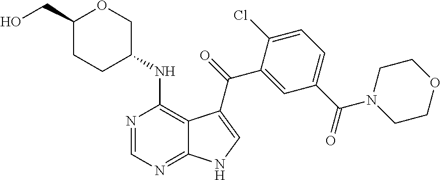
C1=C(C(N2CCOCC2)=O)C=C(C(=O)C2=CNC3=NC=NC(NC4COC(CO)CC4)=C32)C(Cl)=C1
